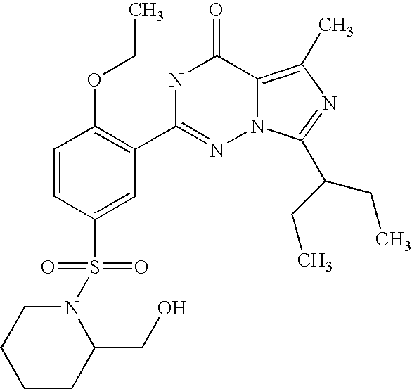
C1=CC(S(N2CCCCC2CO)(=O)=O)=CC(C2=NN3C(=C(C)N=C3C(CC)CC)C(=O)N2)=C1OCC
